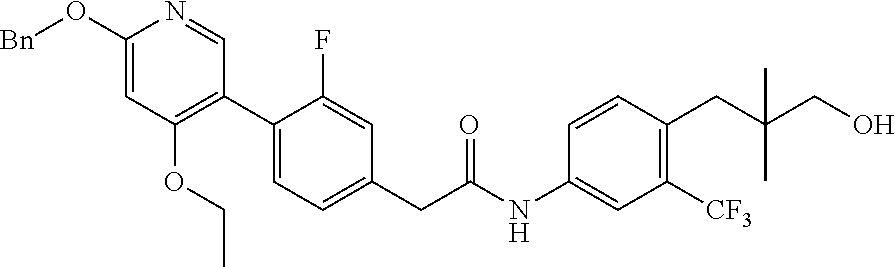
C1(C2=C(OCC)C=C(O[Bn])N=C2)=CC=C(CC(NC2=CC([CF3])=C(CC(CO)(C)C)C=C2)=O)C=C1F
